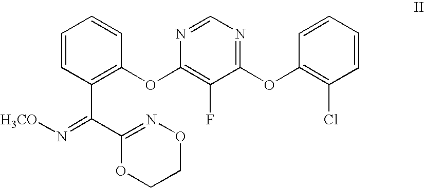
C1=CC(C(C2=NOCCO2)=N[H3CO])=C(OC2=C(F)C(OC3=C(Cl)C=CC=C3)=NC=N2)C=C1
